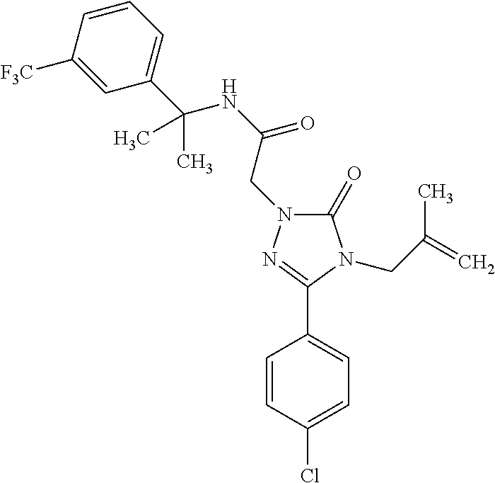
C1(Cl)=CC=C(C2=NN(CC(NC(C)(C3=CC=CC([F3C])=C3)C)=O)C(=O)N2CC(=C)C)C=C1
